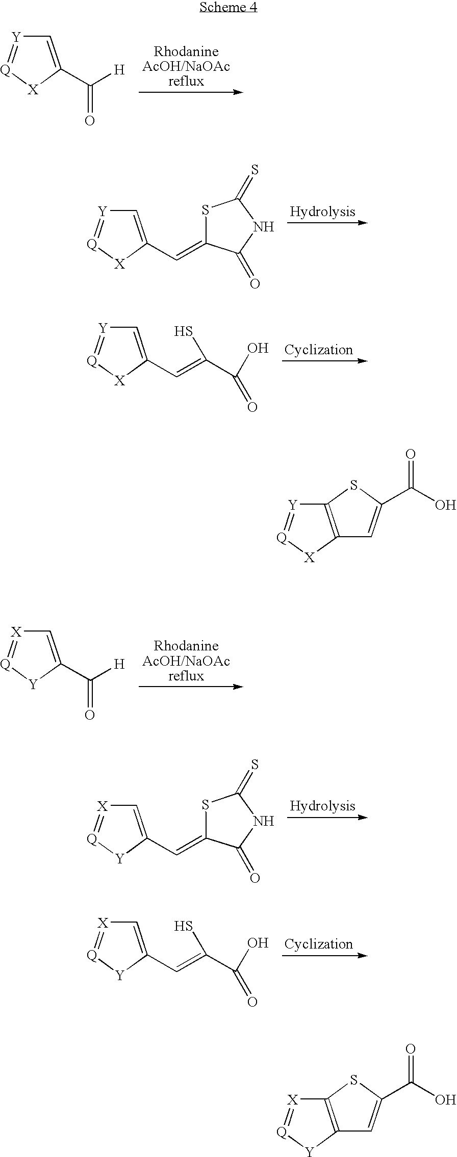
C1=C(C([H])=O)[X][Q]=[Y]1.C1=C(C=C2C(=O)NC(=S)S2)[X][Q]=[Y]1.C1=C(C=C(C(=O)O)S)[X][Q]=[Y]1.C1=C(C([H])=O)[Y][Q]=[X]1.C1=C(C=C2C(=O)NC(=S)S2)[Y][Q]=[X]1.C1=C(C=C(C(=O)O)S)[Y][Q]=[X]1.C12=C([X][Q]=[Y]1)C=C(C(O)=O)S2.C12=C([Y][Q]=[X]1)C=C(C(O)=O)S2
